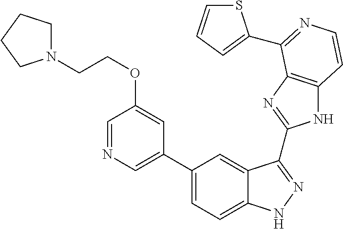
C1(C2=CN=CC(OCCN3CCCC3)=C2)=CC=C2C(=C1)C(C1=NC3=C(N1)C=CN=C3C1=CC=CS1)=NN2
